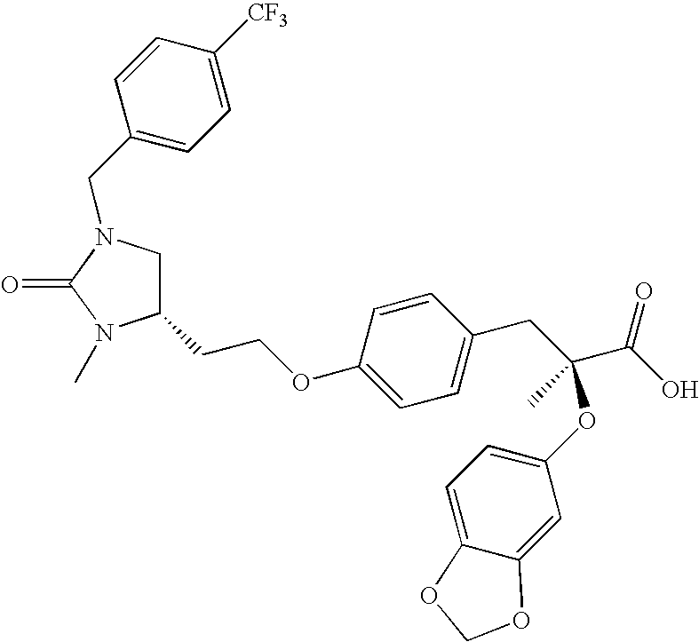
C1(CCOC2=CC=C(CC(C(O)=O)(OC3=CC=C4C(=C3)OCO4)C)C=C2)CN(CC2=CC=C([CF3])C=C2)C(=O)N1C
